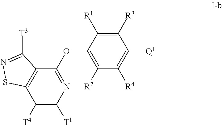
C1([T4])=C([T1])N=C(OC2=C([R2])C([R4])=C([Q1])C([R3])=C2[R1])C2=C1SN=C2[T3]
